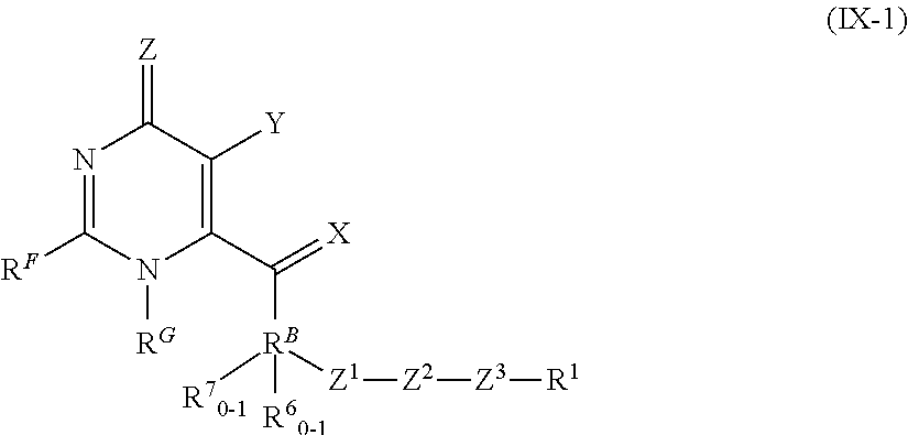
C(C1=C([Y])C(=[Z])N=C([RF])N1[RG])(=[X])[RB]([R60-1])([R70-1])[Z1][Z2][Z3][R1]
